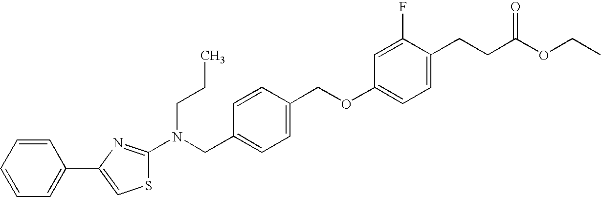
N(CCC)(CC1=CC=C(COC2=CC=C(CCC(OCC)=O)C(F)=C2)C=C1)C1=NC(C2=CC=CC=C2)=CS1
